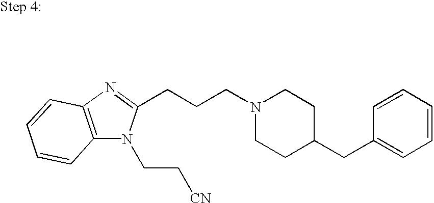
N1=C(CCCN2CCC(CC3=CC=CC=C3)CC2)N(CC[CN])C2=C1C=CC=C2
